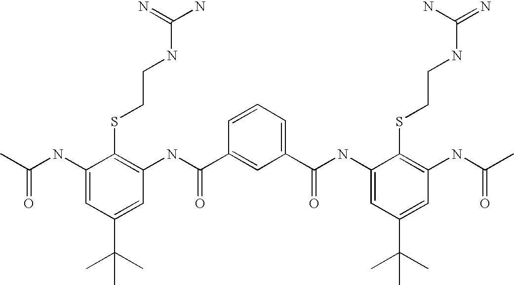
C1(NC(=O)C)=CC(C(C)(C)C)=CC(NC(C2=CC(C(=O)NC3=CC(C(C)(C)C)=CC(NC(=O)C)=C3SCCNC(=N)N)=CC=C2)=O)=C1SCCNC(N)=N
